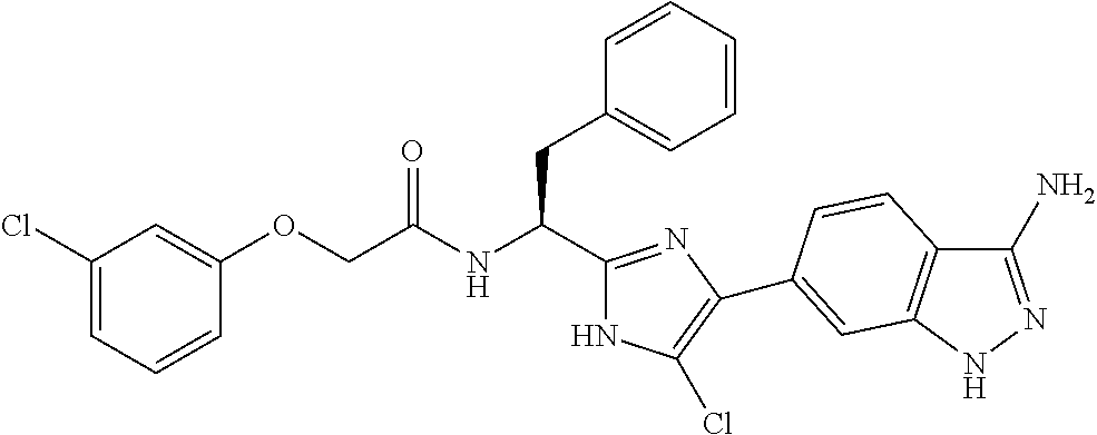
C(NC(CC1=CC=CC=C1)C1=NC(C2=CC3=C(C(N)=NN3)C=C2)=C(Cl)N1)(=O)COC1=CC(Cl)=CC=C1
